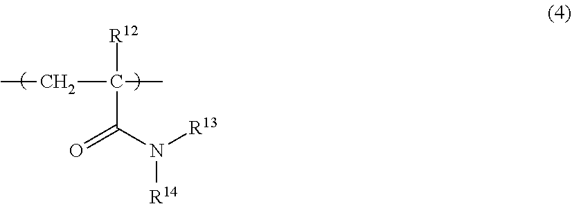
C(C(N([R13])[R14])=O)([R12])(C)CC
